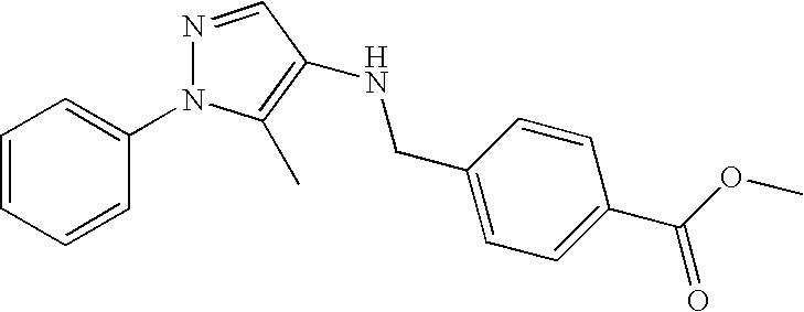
C1=CC=CC(N2N=CC(NCC3=CC=C(C(OC)=O)C=C3)=C2C)=C1
